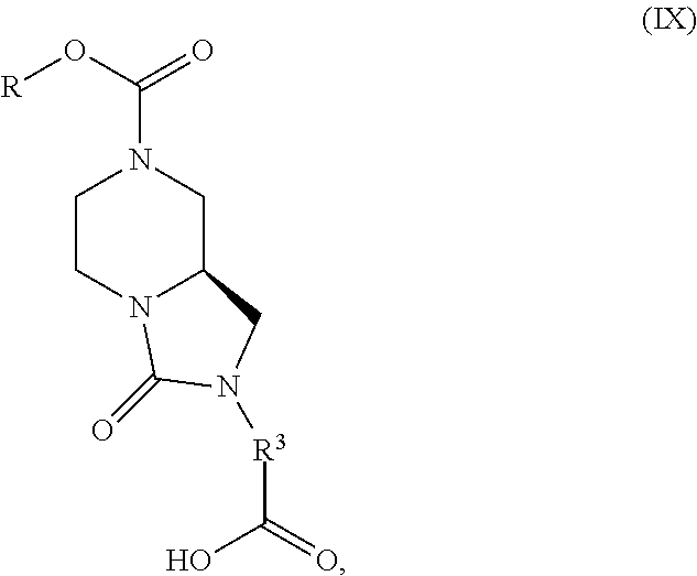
N1(C(=O)O[R])CCN2C(C1)CN([R3]C(O)=O)C2=O
